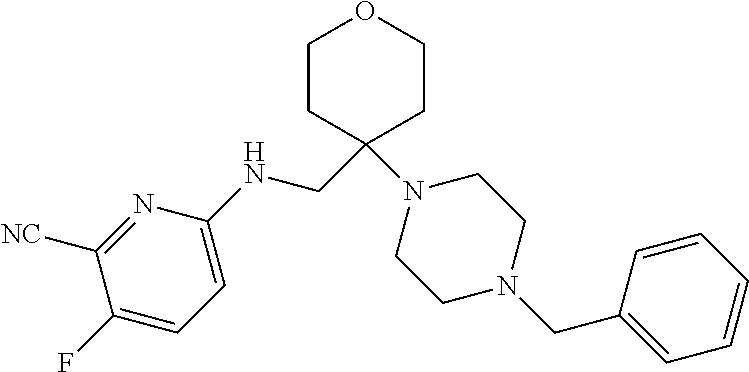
C1([NC])=NC(NCC2(N3CCN(CC4=CC=CC=C4)CC3)CCOCC2)=CC=C1F
